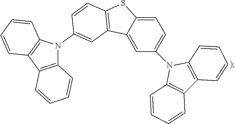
C1=C2C(=CC(N3C4=C(C5=C3C=CC=C5)C=CC=C4)=C1)C1=C(S2)C=CC(N2C3=C(C4=C2C=CC=C4)C=CC=C3)=C1
